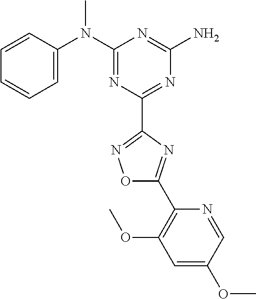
C1=CC(N(C2=NC(C3=NOC(C4=C(OC)C=C(OC)C=N4)=N3)=NC(N)=N2)C)=CC=C1
